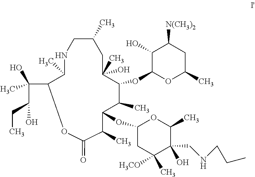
C1(C)CNC(C)C(C(C(CC)O)(C)O)OC(=O)C(C)C(OC2CC(C)([H3CO])C(O)(CNCCC)C(C)O2)C(C)C(OC2C(O)C([N(CH3)2])CC(C)O2)C(C)(O)C1
